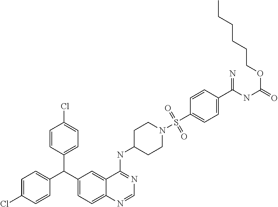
C1=CC(C(C2=CC=C(Cl)C=C2)C2=CC=C3C(=C2)C(NC2CCN(S(C4=CC=C(C(NC(=O)OCCCCCC)=N)C=C4)(=O)=O)CC2)=NC=N3)=CC=C1Cl
